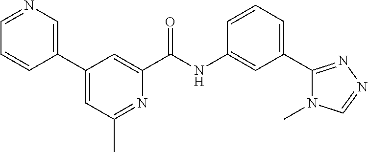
N1=CC=CC(C2=CC(C)=NC(C(NC3=CC(C4=NN=CN4C)=CC=C3)=O)=C2)=C1
